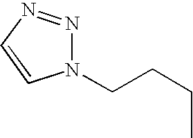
N1(CCCC)N=NC=C1
